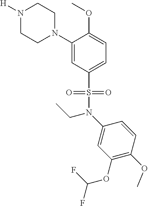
N1([H])CCN(C2=CC(S(N(CC)C3=CC(OC(F)F)=C(OC)C=C3)(=O)=O)=CC=C2OC)CC1
